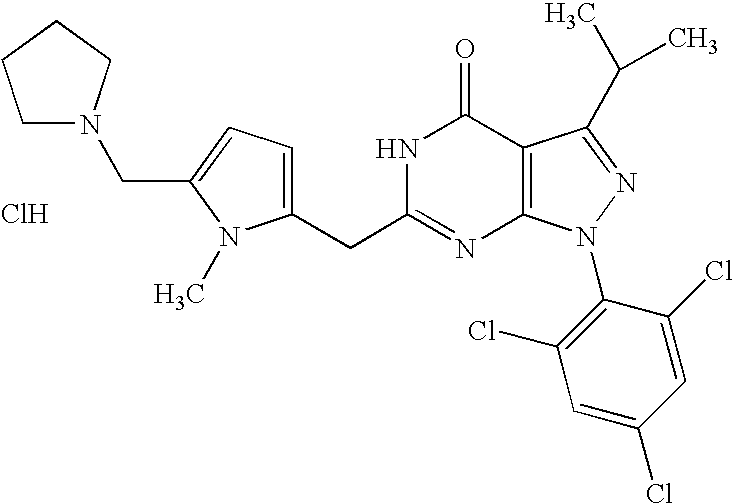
Cl.C(C1=NC2=C(C(=O)N1)C(C(C)C)=NN2C1=C(Cl)C=C(Cl)C=C1Cl)C1=CC=C(CN2CCCC2)N1C
